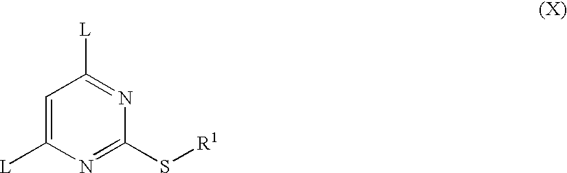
C1=C([L])N=C(S[R1])N=C1[L]
